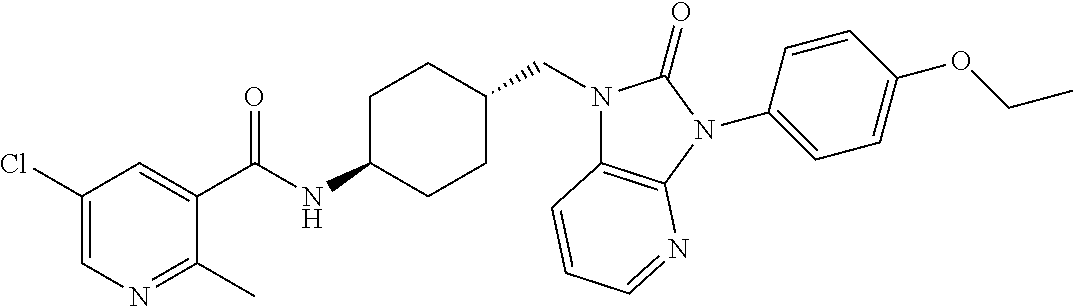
C1(Cl)=CN=C(C)C(C(NC2CCC(CN3C4=C(N(C5=CC=C(OCC)C=C5)C3=O)N=CC=C4)CC2)=O)=C1
